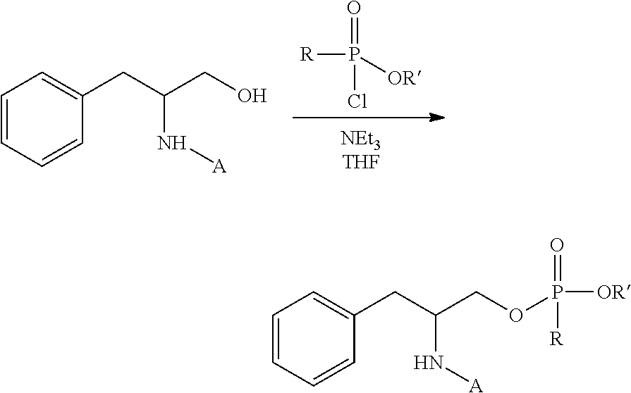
[R]P([OR])(=O)Cl.C1=CC=CC(CC(CO)N[A])=C1.C1=CC=CC(CC(COP([OR])(=O)[R])N[A])=C1
